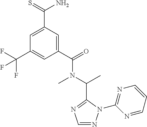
C1(C(=O)N(C(C)C2=NC=NN2C2=NC=CC=N2)C)=CC(C(=S)N)=CC(C(F)(F)F)=C1
